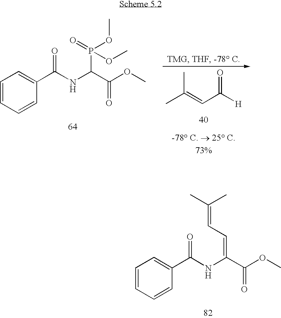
O=C(NC(C(OC)=O)=CC=C(C)C)C1=CC=CC=C1.CC(=CC([H])=O)C.O=C(NC(C(OC)=O)P(OC)(=O)OC)C1=CC=CC=C1
